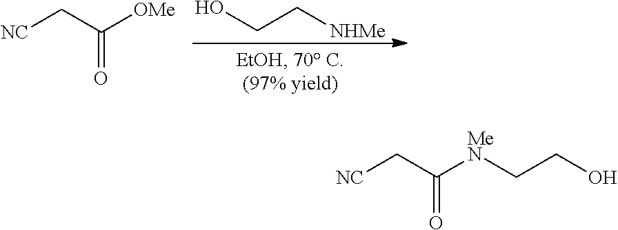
C(C[NHMe])O.[NC]CC([OMe])=O.[NC]CC(=O)[MeN]CCO
